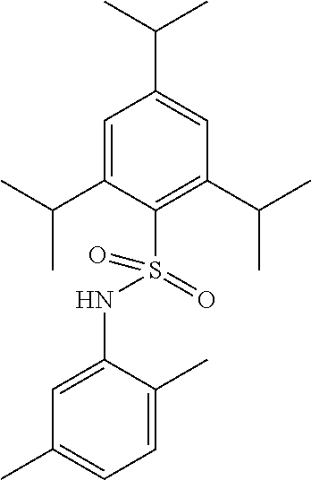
C1=C(C(C)C)C(S(=O)(NC2=CC(C)=CC=C2C)=O)=C(C(C)C)C=C1C(C)C
